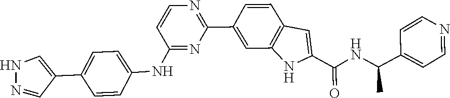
C1=CC(C(NC(C2=CC3=C(C=C(C4=NC=CC(NC5=CC=C(C6=CNN=C6)C=C5)=N4)C=C3)N2)=O)C)=CC=N1
